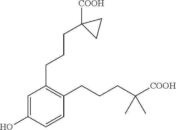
C1(O)=CC(CCCC2([COOH])CC2)=C(CCCC(C)(C)[COOH])C=C1
